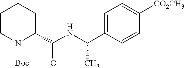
[Boc]N1C(C(=O)NC(C)C2=CC=C([CO2CH3])C=C2)CCCC1
